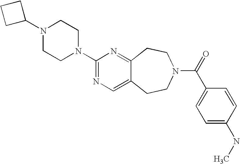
C1(N2CCN(C3=NC=C4C(=N3)CCN(C(=O)C3=CC=C(NC)C=C3)CC4)CC2)CCC1
